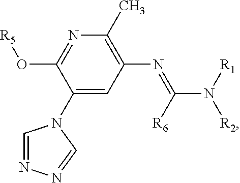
N1=C(O[R5])C(N2C=NN=C2)=CC(N=C(N([R1])[R2])[R6])=C1C
